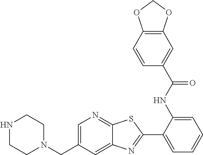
C1=C(CN2CCNCC2)C=C2C(=N1)SC(C1=CC=CC=C1NC(C1=CC3=C(C=C1)OCO3)=O)=N2
